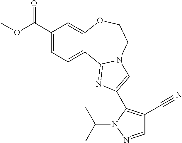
C1(C(=O)OC)=CC=C2C(=C1)OCCN1C2=NC(C2=C(C#N)C=NN2C(C)C)=C1
